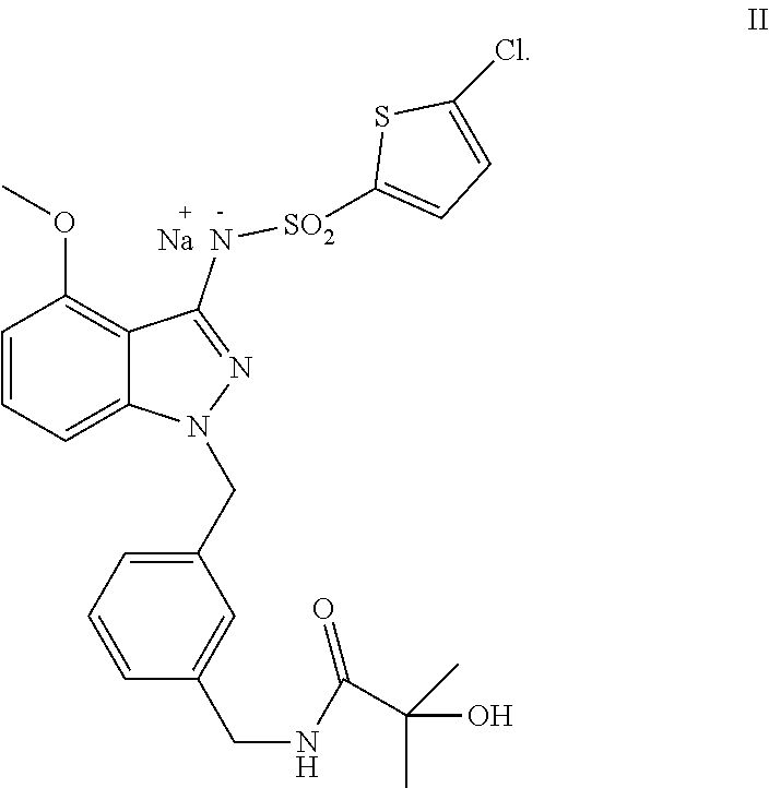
C1=CC=C2C(=C1OC)C(N[SO2]C1=CC=C(Cl)S1)=NN2CC1=CC=CC(CNC(C(C)(O)C)=O)=C1.[Na]
